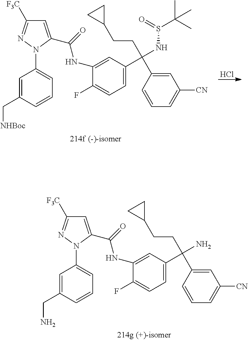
C1=C(C(=O)NC2=CC(C(NS(C(C)(C)C)=O)(CCC3CC3)C3=CC([CN])=CC=C3)=CC=C2F)N(C2=CC=CC(C[NHBoc])=C2)N=C1[F3C].Cl.C1=C(C(=O)NC2=CC(C(N)(CCC3CC3)C3=CC([CN])=CC=C3)=CC=C2F)N(C2=CC=CC(CN)=C2)N=C1[F3C]
